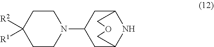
C1(N2CCC([R1])([R2])CC2)CC2NC(C1)COC2
